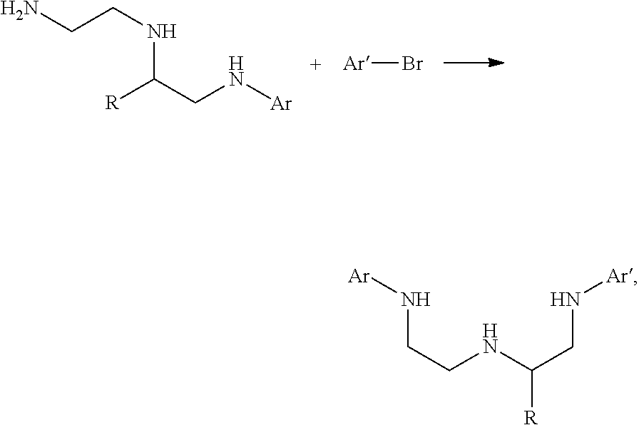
N(CCNC(CN[Ar])[R])[Ar].[Ar]Br.C(CN[Ar])(NCCN)[R]
